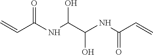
O=C(NC(C(NC(C=C)=O)O)O)C=C
